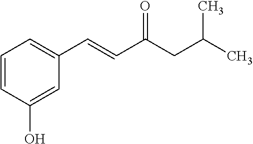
C1=CC(O)=CC(C=CC(CC(C)C)=O)=C1
